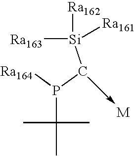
[Ra164]P(C[Si]([Ra163])([Ra162])[Ra161])C(C)(C)C
